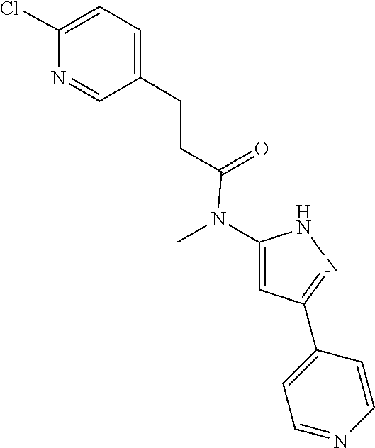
N1C(N(C(CCC2=CC=C(Cl)N=C2)=O)C)=CC(C2=CC=NC=C2)=N1
